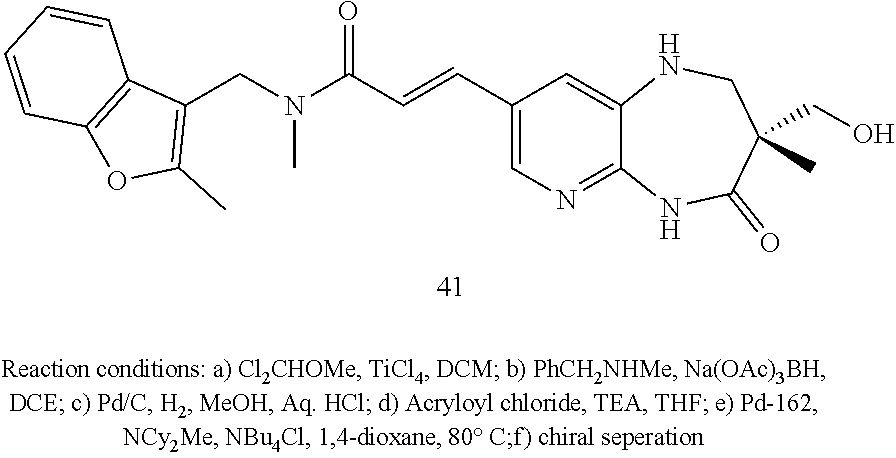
C1(C=CC(N(CC2=C(C)OC3=C2C=CC=C3)C)=O)=CN=C2C(=C1)NCC(C)(CO)C(=O)N2
